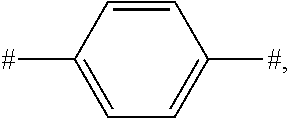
C1=CC([#])=CC=C1[#]
